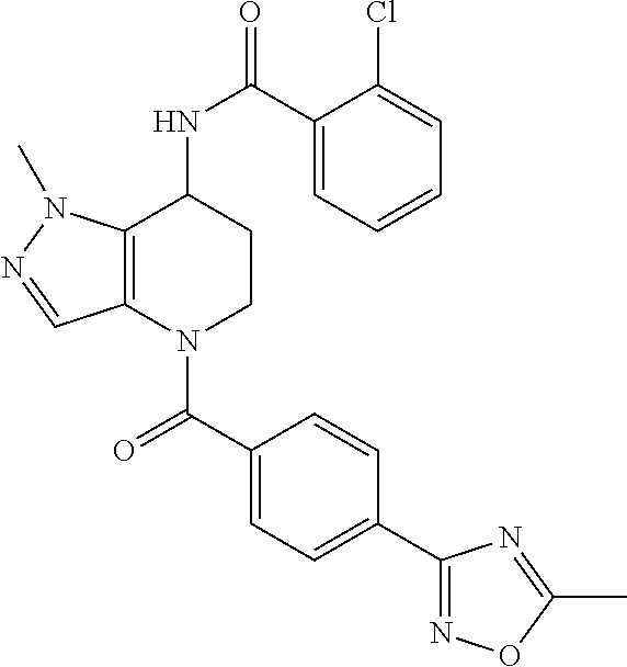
C1(C(NC2CCN(C(C3=CC=C(C4=NOC(C)=N4)C=C3)=O)C3=C2N(C)N=C3)=O)=CC=CC=C1Cl
